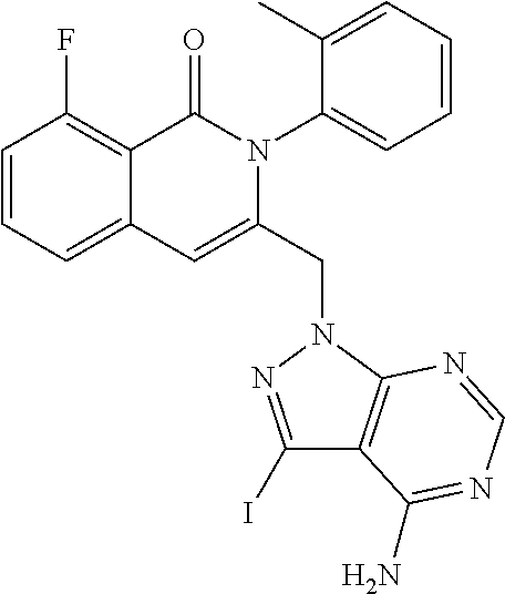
C1=CC=C2C(=C1F)C(=O)N(C1=CC=CC=C1C)C(CN1C3=C(C(I)=N1)C(N)=NC=N3)=C2
